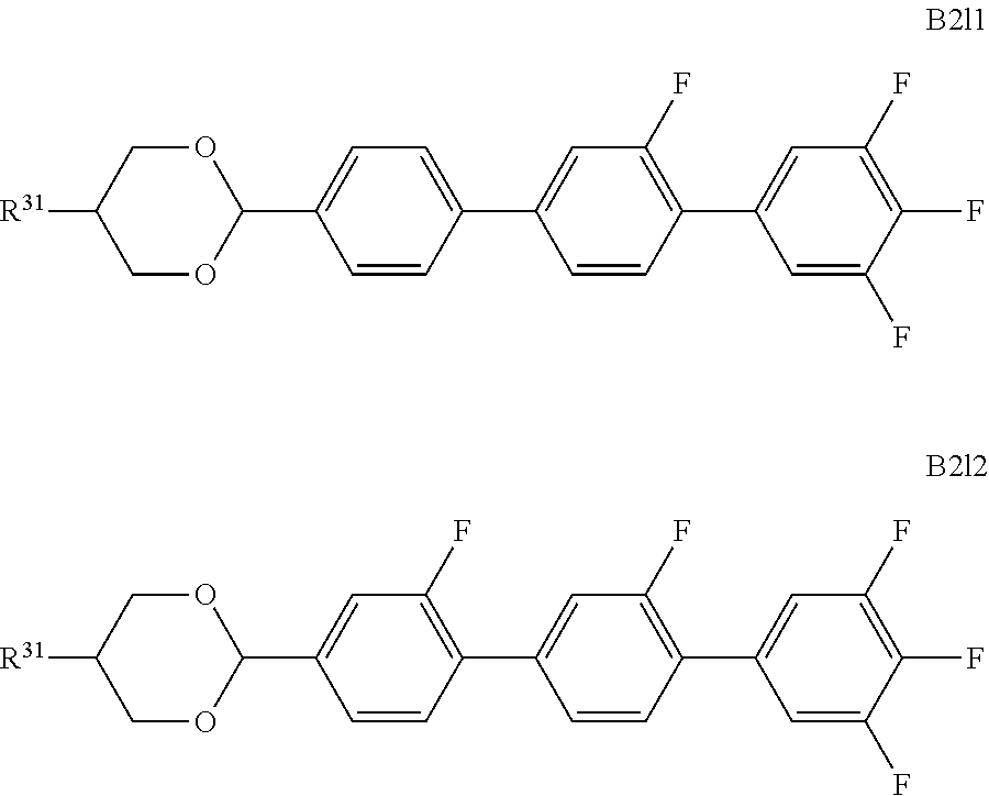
C1C([R31])COC(C2=CC=C(C3=CC(F)=C(C4=CC(F)=C(F)C(F)=C4)C=C3)C=C2)O1.C1C([R31])COC(C2=CC(F)=C(C3=CC(F)=C(C4=CC(F)=C(F)C(F)=C4)C=C3)C=C2)O1
